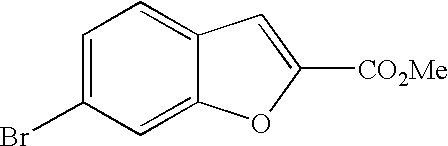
C1=C(Br)C=C2C(=C1)C=C([CO2Me])O2
